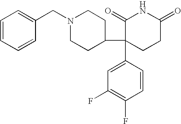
C1=CC=CC(CN2CCC(C3(C4=CC(F)=C(F)C=C4)CCC(=O)NC3=O)CC2)=C1
